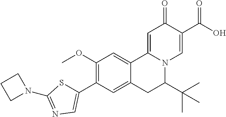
C1(OC)=C(C2=CN=C(N3CCC3)S2)C=C2C(=C1)C1=CC(=O)C(C(=O)O)=CN1C(C(C)(C)C)C2
